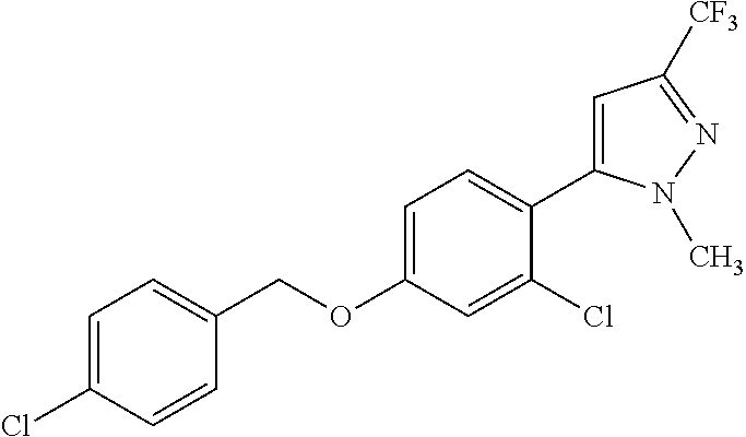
C1(OCC2=CC=C(Cl)C=C2)=CC=C(C2=CC([CF3])=NN2C)C(Cl)=C1
